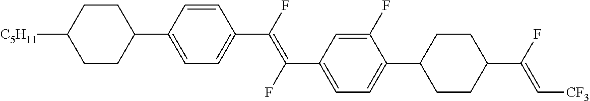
C1CC(C2=CC=C(C(=C(C3=CC=C(C4CCC(C(F)=C[CF3])CC4)C(F)=C3)F)F)C=C2)CCC1[C5H11]
